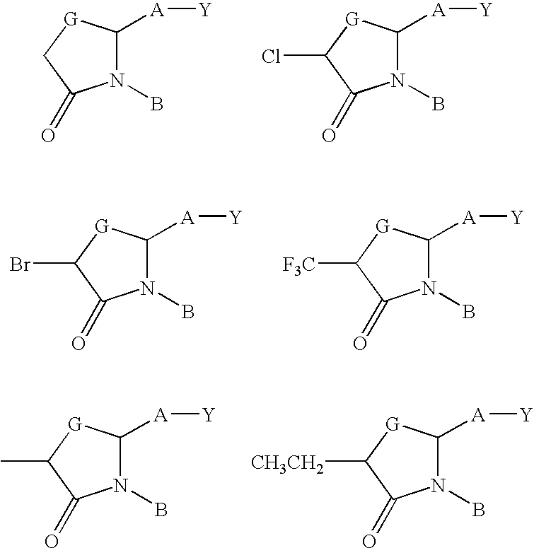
N1(B)C([A][Y])[G]CC1=O.N1(B)C([A][Y])[G]C(Cl)C1=O.N1(B)C([A][Y])[G]C(Br)C1=O.N1(B)C([A][Y])[G]C([F3C])C1=O.N1(B)C([A][Y])[G]C(C)C1=O.N1(B)C([A][Y])[G]C([CH3CH2])C1=O
